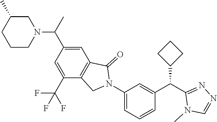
C1(C(N2CC(C)CCC2)C)=CC2=C(C(C(F)(F)F)=C1)CN(C1=CC=CC(C(C3=NN=CN3C)C3CCC3)=C1)C2=O
